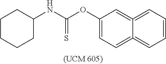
C1(OC(NC2CCCCC2)=S)=CC=C2=CC=CC=C2=C1
